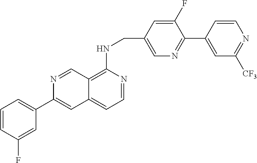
C12=C(NCC3=CN=C(C4=CC([CF3])=NC=C4)C(F)=C3)N=CC=C1C=C(C1=CC=CC(F)=C1)N=C2
